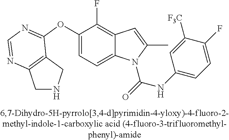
C1(OC2=NC=NC3=C2CNC3)=CC=C2C(=C1F)C=C(C)N2C(=O)NC1=CC=C(F)C([CF3])=C1
